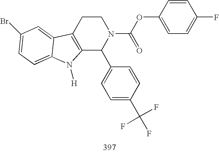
C12=C(CCN(C(OC3=CC=C(F)C=C3)=O)C1C1=CC=C(C(F)(F)F)C=C1)C1=CC(Br)=CC=C1N2[H]
